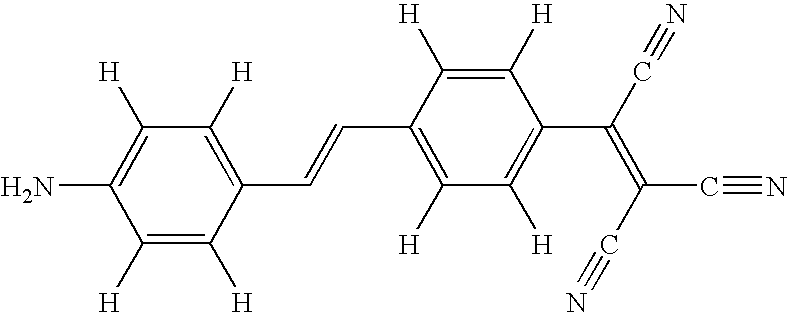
C1([H])=C([H])C(C=CC2=C([H])C([H])=C(C(C#N)=C(C#N)C#N)C([H])=C2[H])=C([H])C([H])=C1N
